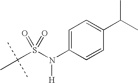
C1=C(N(S(C(C)(C)C)(=O)=O)[H])C=CC(C(C)C)=C1
